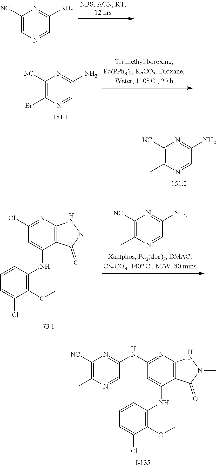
C1([NC])=CN=CC(N)=N1.C1([NC])=C(Br)N=CC(N)=N1.C1([NC])=C(C)N=CC(N)=N1.C1([NC])=C(C)N=CC(N)=N1.C1(Cl)=NC2=C(C(NC3=C(OC)C(Cl)=CC=C3)=C1)C(=O)N(C)N2.C1(NC2=NC([NC])=C(C)N=C2)=NC2=C(C(NC3=C(OC)C(Cl)=CC=C3)=C1)C(=O)N(C)N2
